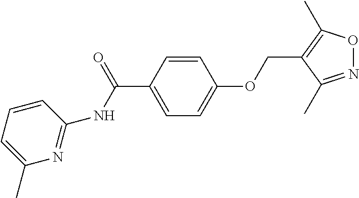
N(C(C1=CC=C(OCC2=C(C)ON=C2C)C=C1)=O)C1=NC(C)=CC=C1
